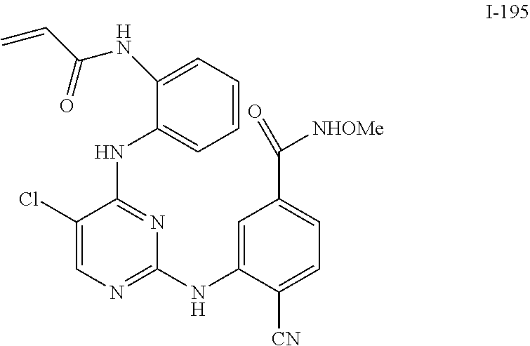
C1=CC=C(NC(C=C)=O)C(NC2=NC(NC3=CC(C(=O)[NHOMe])=CC=C3[CN])=NC=C2Cl)=C1
